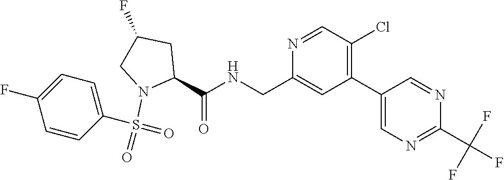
C(C1=CC(C2=CN=C(C(F)(F)F)N=C2)=C(Cl)C=N1)NC(C1CC(F)CN1S(=O)(C1=CC=C(F)C=C1)=O)=O
